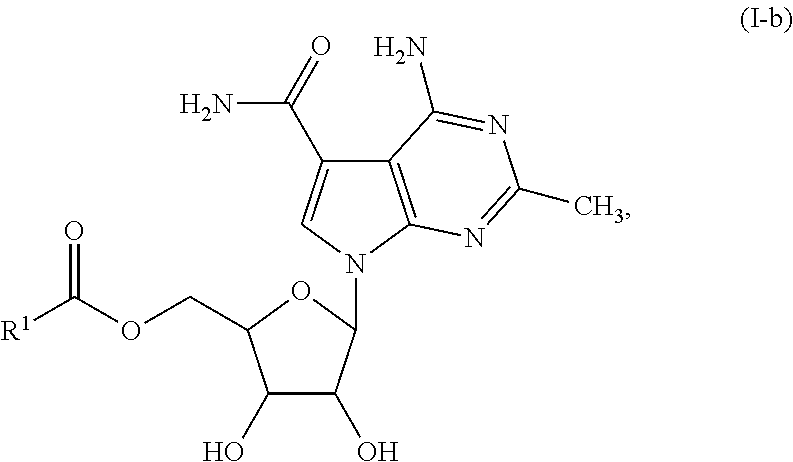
C12=C(N(C3C(O)C(O)C(COC([R1])=O)O3)C=C1C(=O)N)N=C(C)N=C2N
